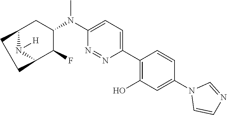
C12N([H])C(C(F)C(N(C3=CC=C(C4=C(O)C=C(N5C=CN=C5)C=C4)N=N3)C)C1)CC2
